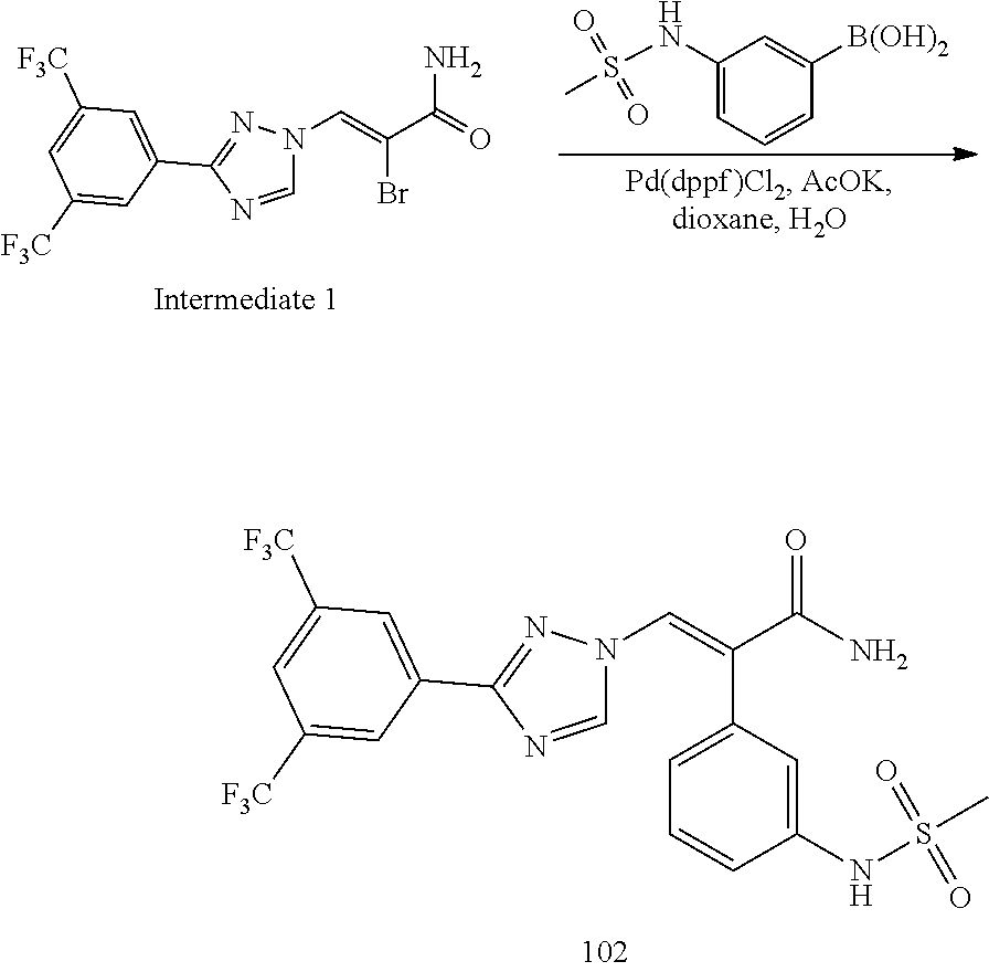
C1=C([B(OH)2])C=CC=C1NS(=O)(=O)C.N1(C=C(Br)C(=O)N)C=NC(C2=CC([F3C])=CC([F3C])=C2)=N1.N1(C=C(C2=CC=CC(NS(=O)(=O)C)=C2)C(N)=O)C=NC(C2=CC([F3C])=CC([F3C])=C2)=N1
